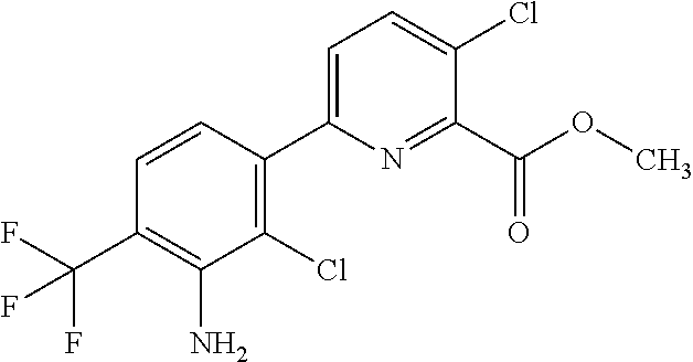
C1(Cl)=CC=C(C2=C(Cl)C(N)=C(C(F)(F)F)C=C2)N=C1C(OC)=O
